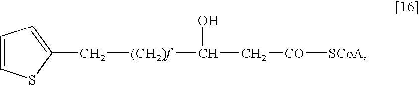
C([(CH2)f]C(C[CO][SCoA])O)C1=CC=CS1
